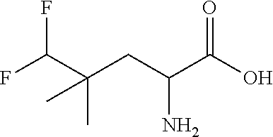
FC(C(CC(C(O)=O)N)(C)C)F
